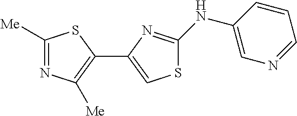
C1([Me])=NC([Me])=C(C2=CSC(NC3=CN=CC=C3)=N2)S1
